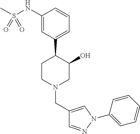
C1(NS(C)(=O)=O)=CC(C2CCN(CC3=CN(C4=CC=CC=C4)N=C3)CC2O)=CC=C1
